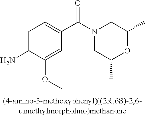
C1=C(OC)C(N)=CC=C1C(=O)N1CC(C)OC(C)C1
